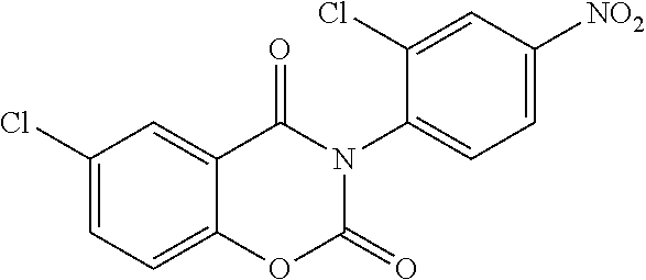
C1(Cl)=CC=C2C(=C1)C(=O)N(C1=CC=C([NO2])C=C1Cl)C(=O)O2
